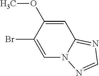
C1=C(OC)C(Br)=CN2C1=NC=N2
